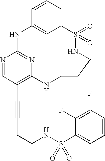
C1=CC=C2C=C1NC1=NC(=C(C#CCCNS(C3=CC=CC(F)=C3F)(=O)=O)C=N1)NCCCNS2(=O)=O
